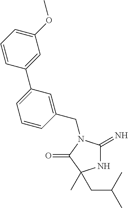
N1C(=N)N(CC2=CC(C3=CC(OC)=CC=C3)=CC=C2)C(=O)C1(CC(C)C)C
